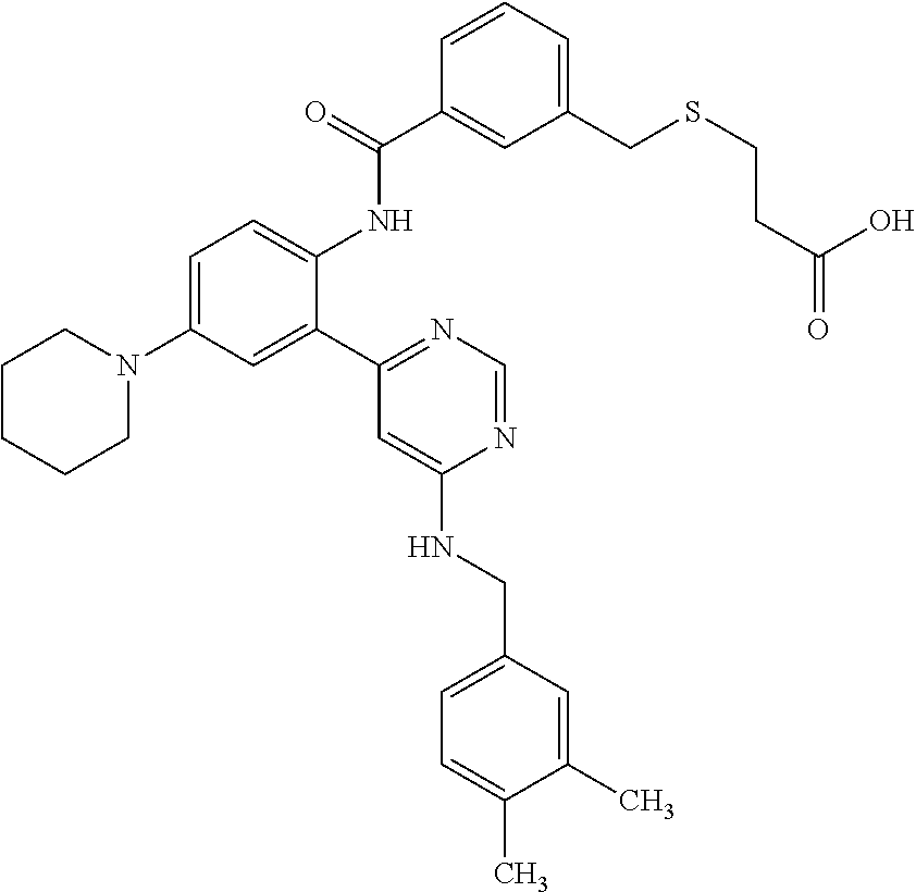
C1=C(N2CCCCC2)C=C(C2=NC=NC(NCC3=CC=C(C)C(C)=C3)=C2)C(NC(C2=CC(CSCCC(=O)O)=CC=C2)=O)=C1
